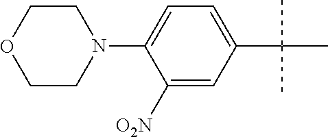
C1CN(C2=CC=C(C(C)(C)C)C=C2[O2N])CCO1
